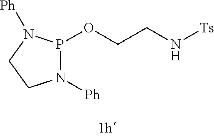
P1(OCCN[Ts])N([Ph])CCN1[Ph]
